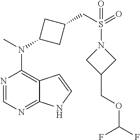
N1=CN=C2C(=C1N(C)C1CC(CS(=O)(N3CC(COC(F)F)C3)=O)C1)C=CN2
